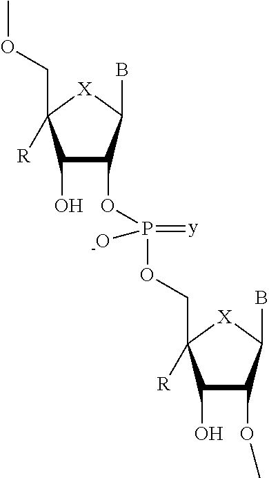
C1(O)C(OP([-O])(OCC2([R])C(O)C(OC)C(B)[X]2)=[y])C(B)[X]C1(COC)[R]
